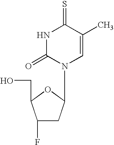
C1(F)CC(N2C=C(C)C(=S)NC2=O)OC1CO
